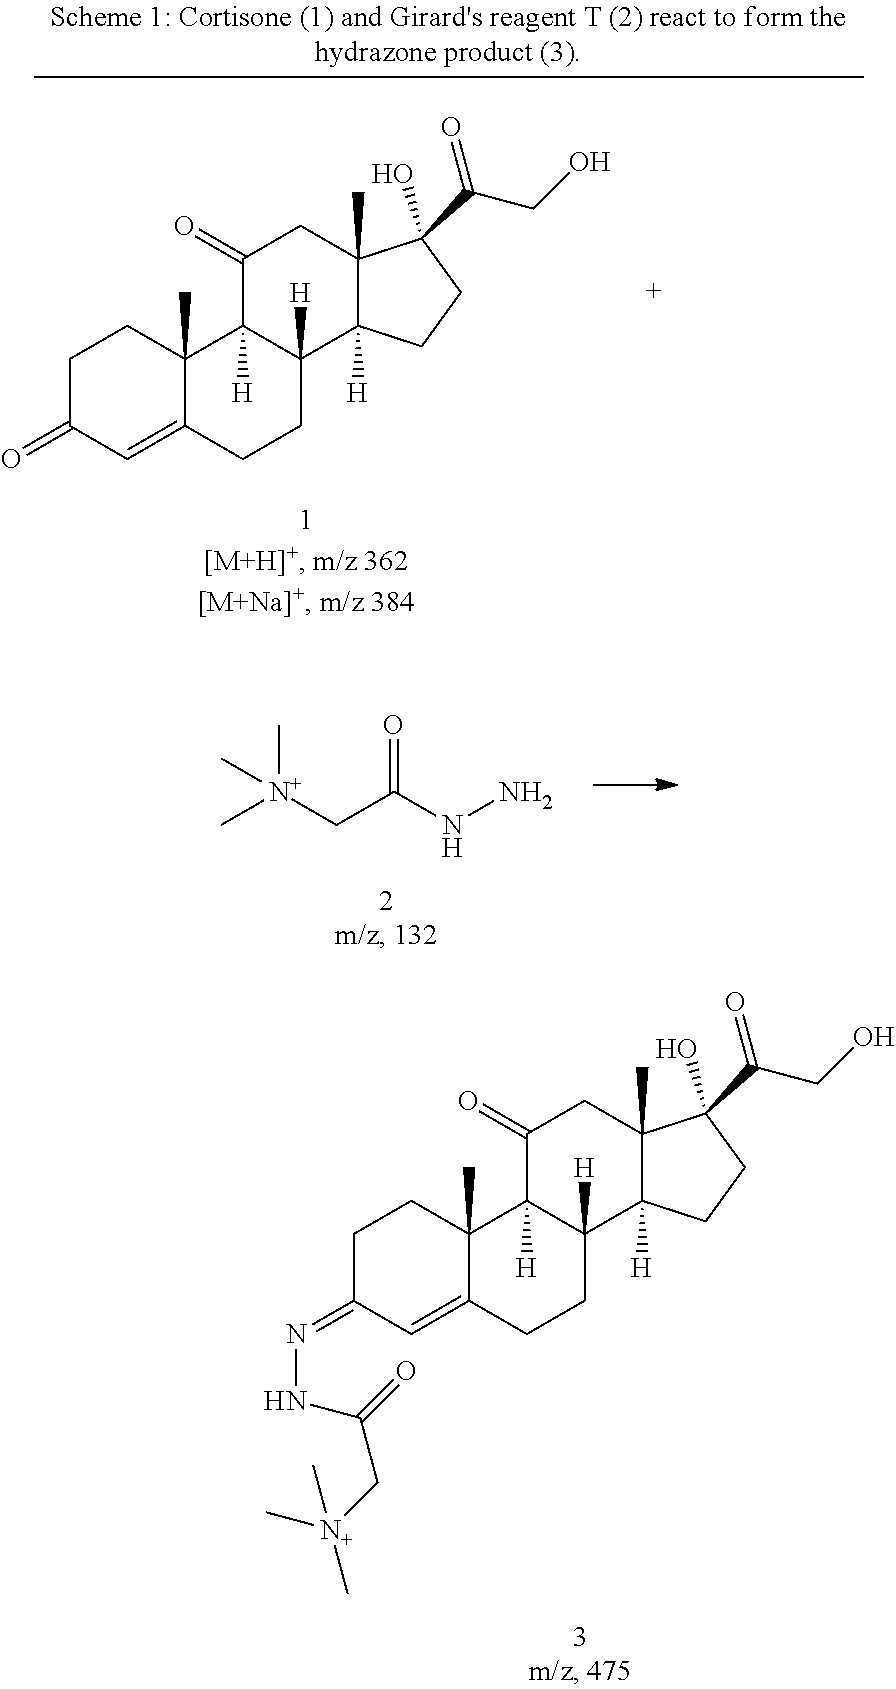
C1C(=NNC(=O)C[N+](C)(C)C)C=C2C(C)(C1)C1([H])C([H])(CC2)C2([H])C(C)(CC1=O)C(C(CO)=O)(O)CC2.C1C(=O)C=C2C(C)(C1)C1([H])C([H])(CC2)C2([H])C(C)(CC1=O)C(C(CO)=O)(O)CC2.O=C(C[N+](C)(C)C)NN
